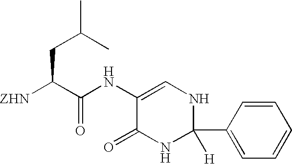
C(C(C(NC1=CNC(C2=CC=CC=C2)([H])NC1=O)=O)[ZHN])C(C)C
